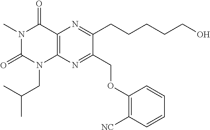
N1(C)C(=O)N(CC(C)C)C2=C(C1=O)N=C(CCCCCO)C(COC1=C([NC])C=CC=C1)=N2
